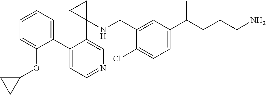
C1=C(C(CCCN)C)C=C(CNC2(C3=CN=CC=C3C3=CC=CC=C3OC3CC3)CC2)C(Cl)=C1
